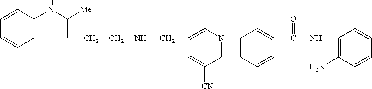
C12=C(C=CC=C1)NC([Me])=C2CCNCC1=CN=C(C2=CC=C(C(NC3=C(N)C=CC=C3)=O)C=C2)C([CN])=C1
